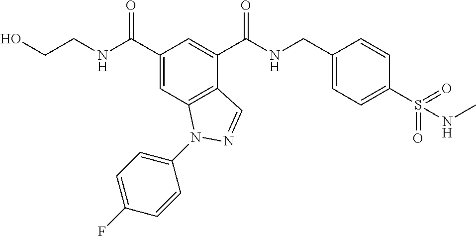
C1(C(NCCO)=O)=CC2=C(C(C(NCC3=CC=C(S(=O)(=O)NC)C=C3)=O)=C1)C=NN2C1=CC=C(F)C=C1
